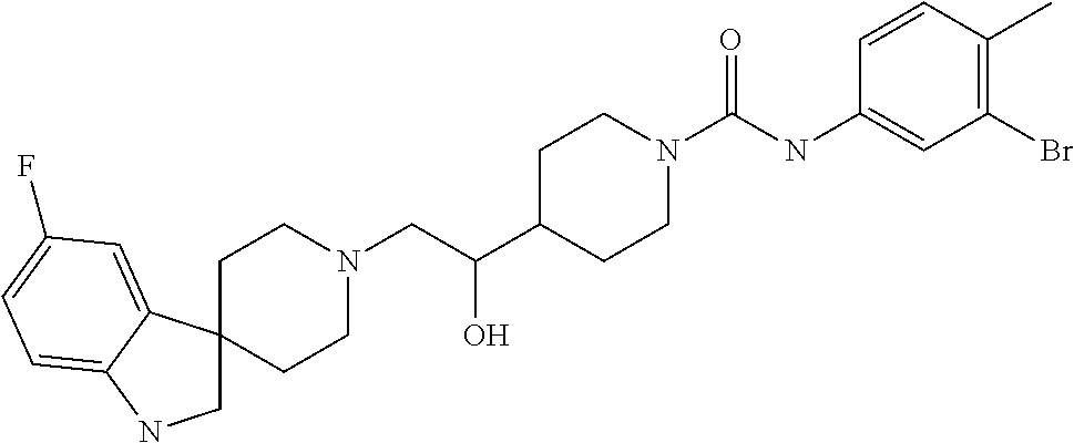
C1C2(C3=CC(F)=CC=C3N1)CCN(CC(C1CCN(C(NC3=CC(Br)=C(C)C=C3)=O)CC1)O)CC2
